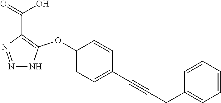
N1=NC(C(=O)O)=C(OC2=CC=C(C#CCC3=CC=CC=C3)C=C2)N1
